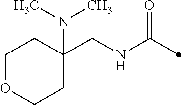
C1(CNC(=O)C)(N(C)C)CCOCC1
